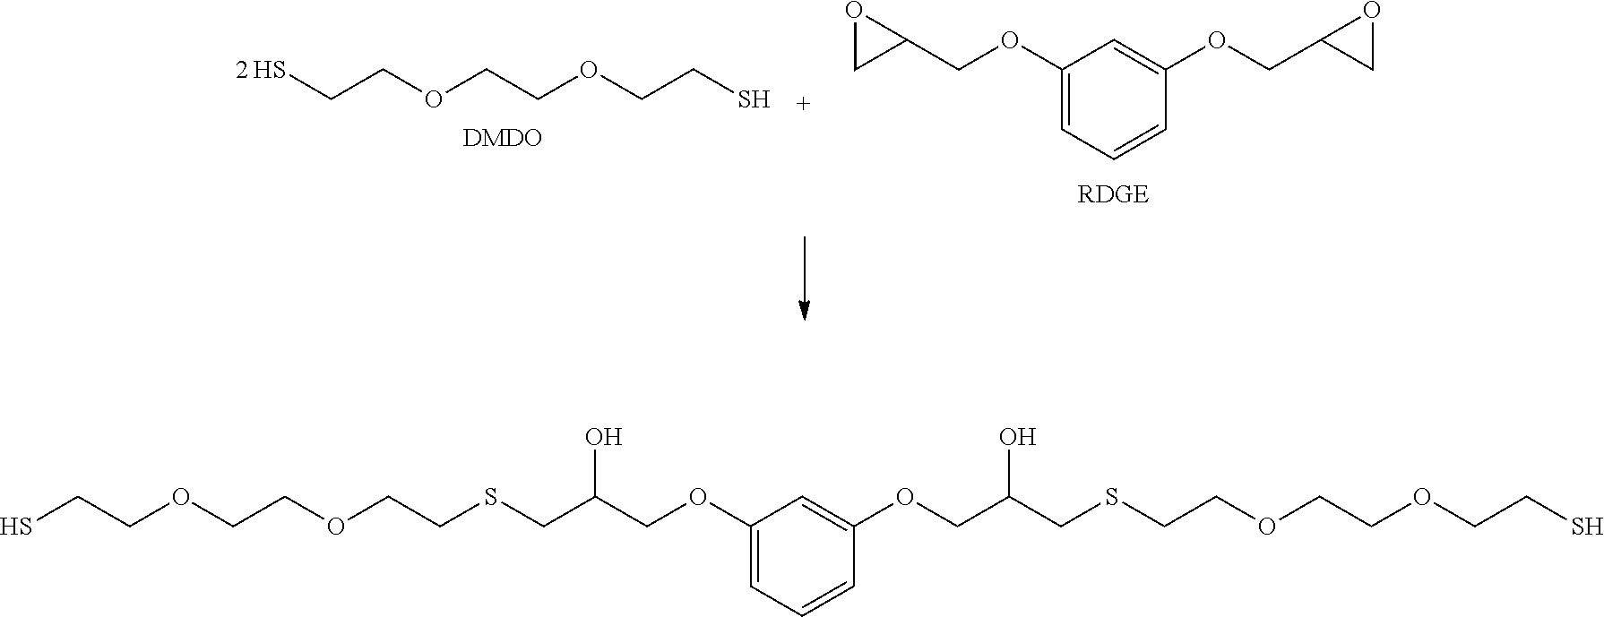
SCCOCCOCCS.O1CC1COC1=CC=CC(OCC2OC2)=C1.SCCOCCOCCSCC(COC1=CC=CC(OCC(CSCCOCCOCCS)O)=C1)O
